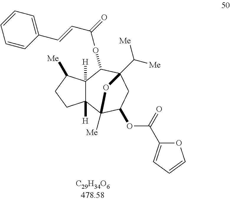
C12([H])C([H])(C([Me])CC1)C(OC(C=CC1=CC=CC=C1)=O)C1(C([Me])[Me])CC(OC(=O)C3=CC=CO3)C2([Me])O1
